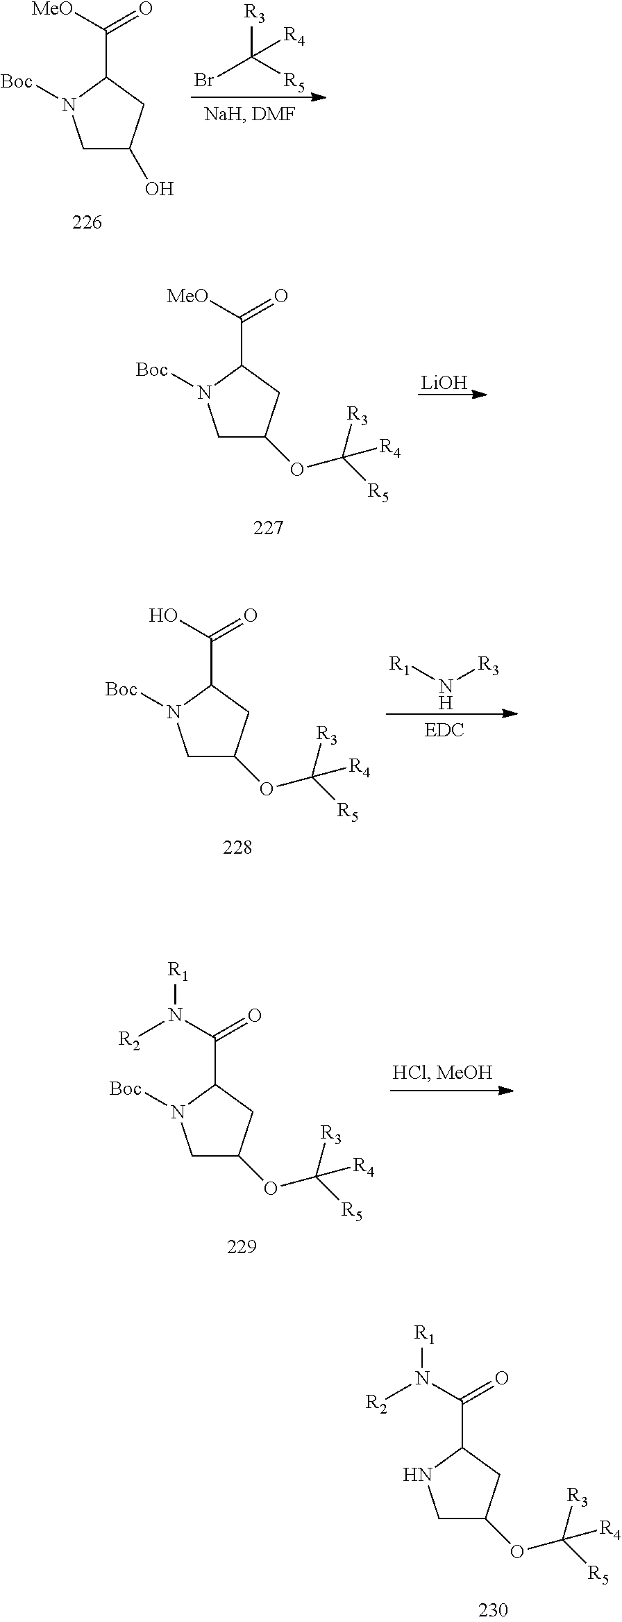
BrC([R5])([R3])[R4].C1(C([MeO])=O)N([Boc])CC(O)C1.C1(C([MeO])=O)N([Boc])CC(OC([R5])([R3])[R4])C1.[LiOH].[R1]N[R3].C1(C(O)=O)N([Boc])CC(OC([R5])([R3])[R4])C1.C1(C(N([R2])[R1])=O)N([Boc])CC(OC([R5])([R3])[R4])C1.C1(C(N([R2])[R1])=O)NCC(OC([R5])([R3])[R4])C1
